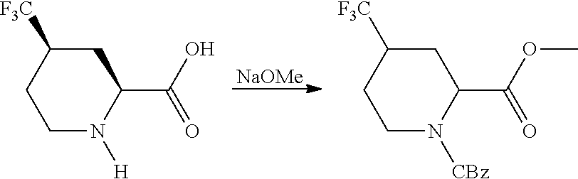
C1C([F3C])CCN([CBz])C1C(OC)=O.C1C([F3C])CCN([H])C1C(O)=O.[NaOMe]
